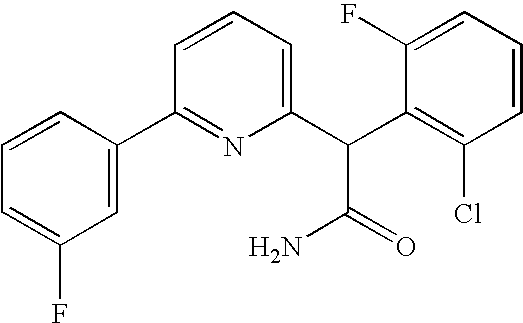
C1=C(F)C=C(C2=NC(C(C3=C(Cl)C=CC=C3F)C(=O)N)=CC=C2)C=C1
